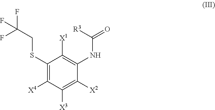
C1(SCC(F)(F)F)=C([X4])C([X3])=C([X2])C(NC(=O)[R3])=C1[X1]
